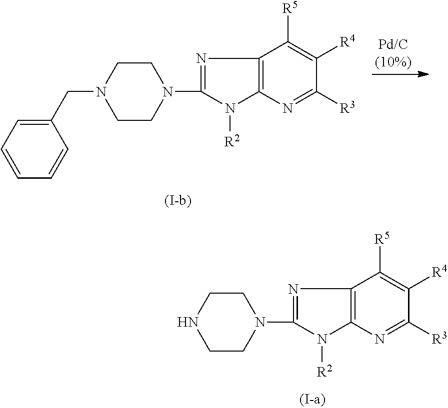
N1=C(N2CCNCC2)N([R2])C2=C1C([R5])=C([R4])C([R3])=N2.N1=C(N2CCN(CC3=CC=CC=C3)CC2)N([R2])C2=C1C([R5])=C([R4])C([R3])=N2
